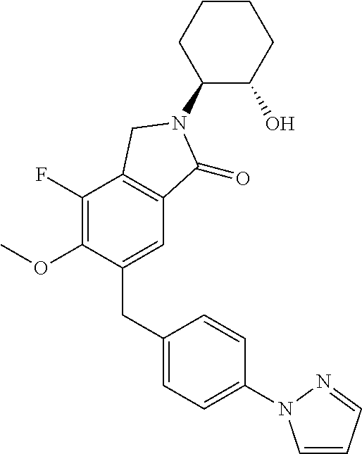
C1(N2C(=O)C3=C(C(F)=C(OC)C(CC4=CC=C(N5C=CC=N5)C=C4)=C3)C2)C(O)CCCC1
